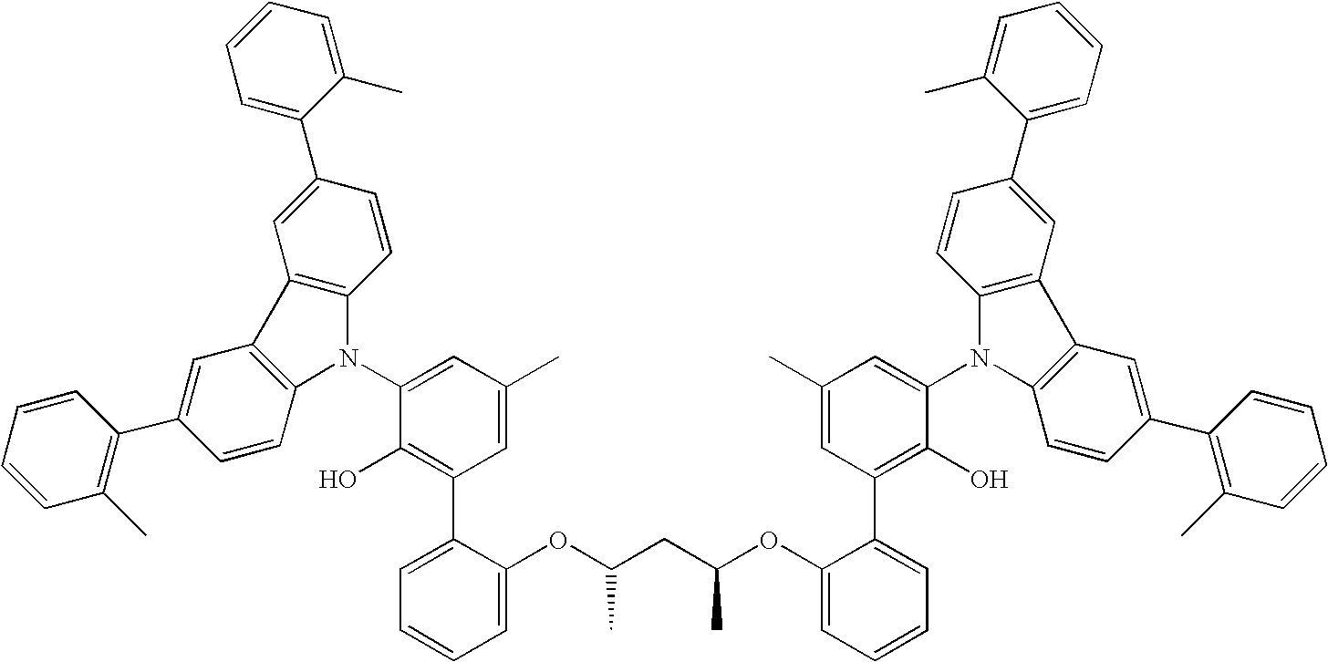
C1=C(C2=C(C)C=CC=C2)C=CC2=C1C1=C(N2C2=CC(C)=CC(C3=CC=CC=C3OC(C)CC(C)OC3=CC=CC=C3C3=C(O)C(N4C5=C(C=C(C6=C(C)C=CC=C6)C=C5)C5=C4C=CC(C4=CC=CC=C4C)=C5)=CC(C)=C3)=C2O)C=CC(C2=CC=CC=C2C)=C1
